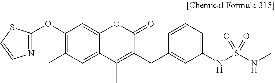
C1(OC2=NC=CS2)=C(C)C=C2C(=C1)OC(=O)C(CC1=CC(NS(NC)(=O)=O)=CC=C1)=C2C
